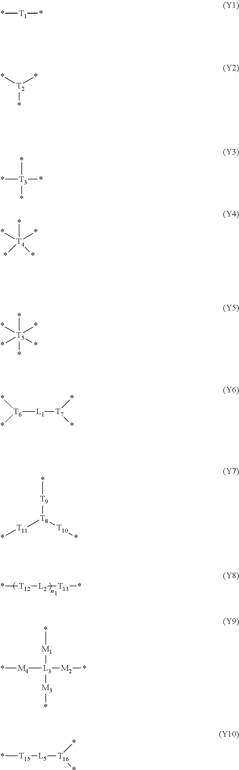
*[T12][L2][T13]*.*[T1]*.*[T2](*)*.*[T3](*)(*)*.*[T4](*)(*)(*)*.*[T5](*)(*)(*)(*)*.[T6]([L1][T7](*)*)(*)*.*[T9][T8]([T11]*)[T10]*.*[M1][L3]([M3]*)([M4]*)[M2]*.*[T15][L5][T16](*)*
